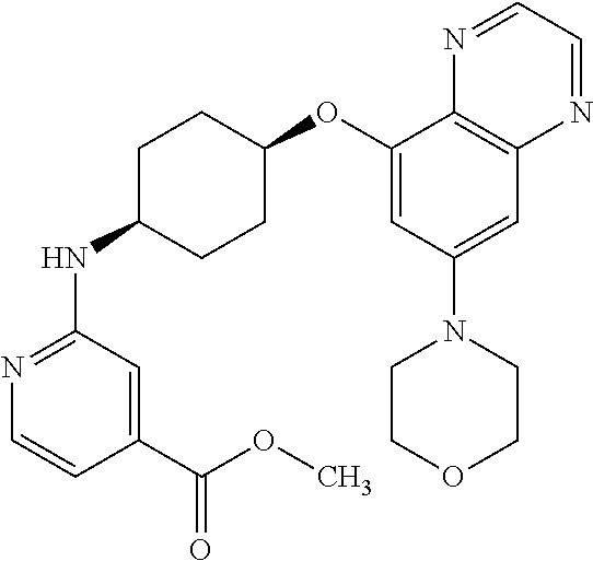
C1(OC2CCC(NC3=NC=CC(C(OC)=O)=C3)CC2)=CC(N2CCOCC2)=CC2=C1N=CC=N2
